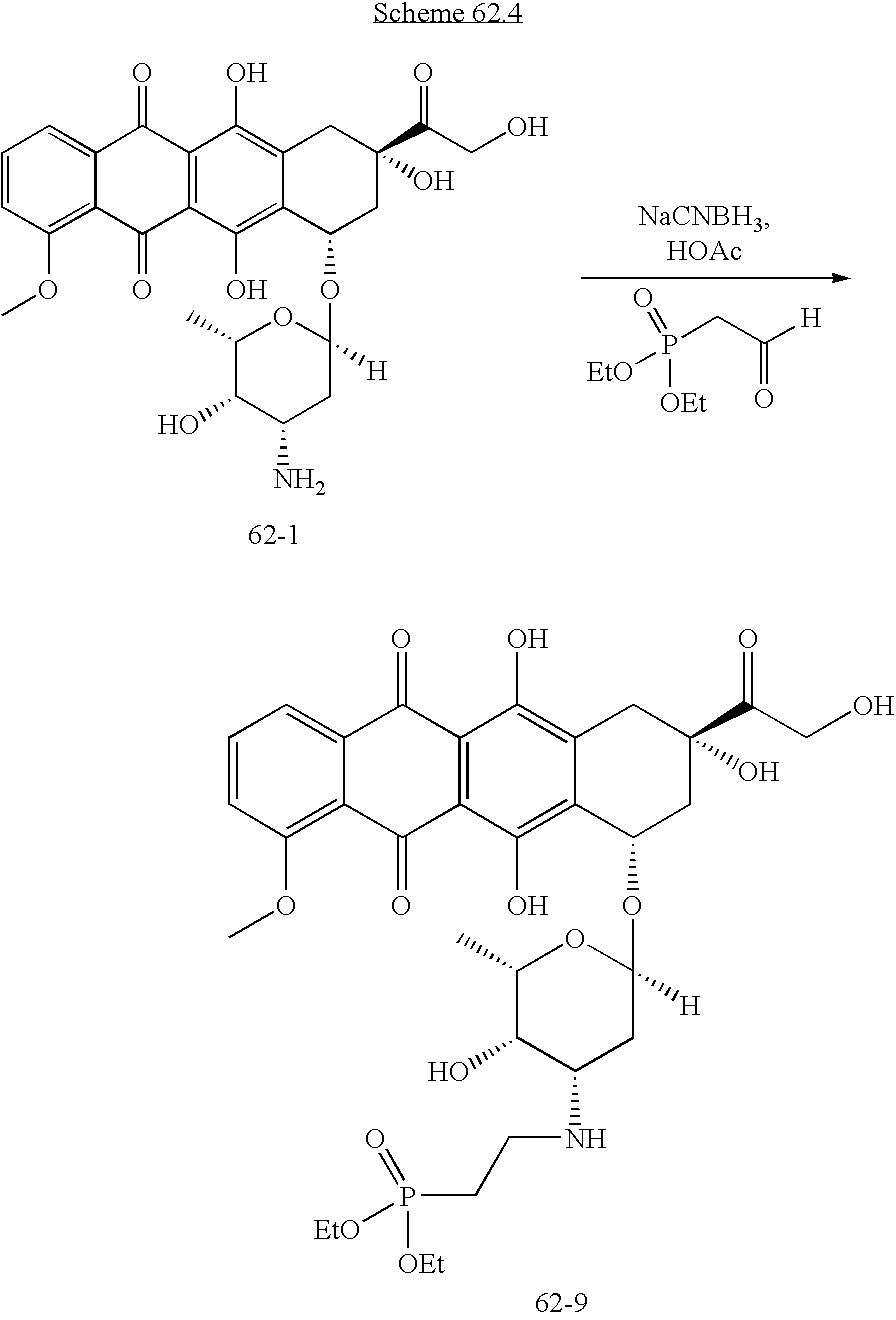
C1=CC(OC)=C2C(=C1)C(=O)C1=C(C2=O)C(O)=C2C(=C1O)CC(O)(C(CO)=O)CC2OC1([H])OC(C)C(O)C(N)C1.[EtO]P(CC([H])=O)(=O)[OEt].C1=CC(OC)=C2C(=C1)C(=O)C1=C(C2=O)C(O)=C2C(=C1O)CC(O)(C(CO)=O)CC2OC1([H])OC(C)C(O)C(NCCP([EtO])([OEt])=O)C1
